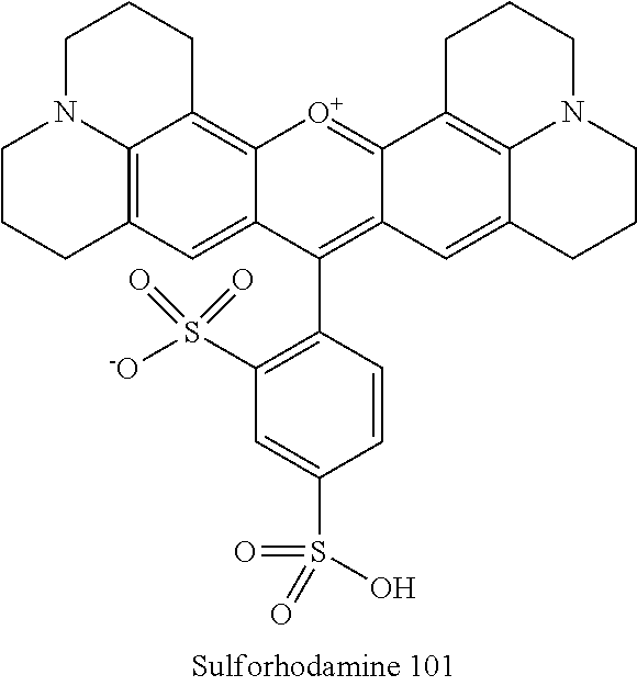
C1N2C3=C(CCC2)C=C2C(=C3CC1)[O+]=C1C(=C2C2=C(S(=O)(=O)[-O])C=C(S(O)(=O)=O)C=C2)C=C2C3=C1CCCN3CCC2
